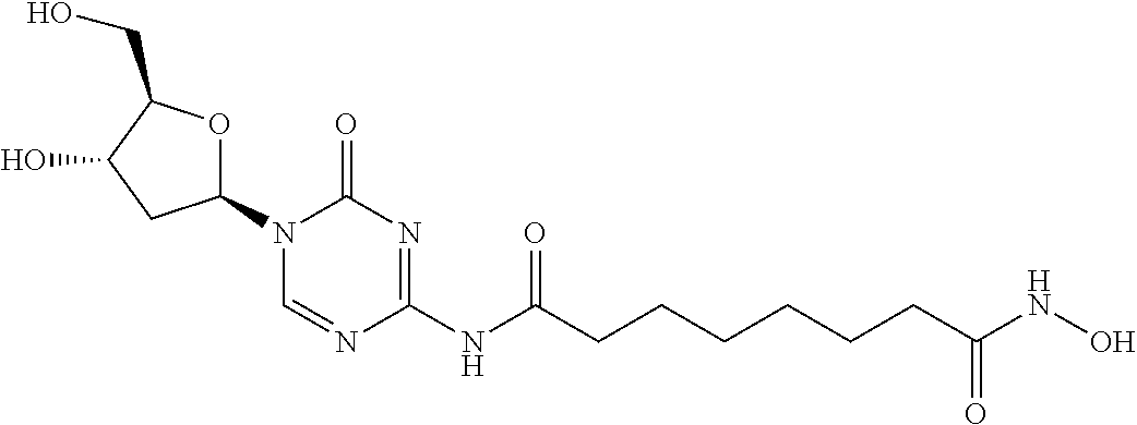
N1(C2OC(CO)C(O)C2)C=NC(NC(CCCCCCC(NO)=O)=O)=NC1=O
